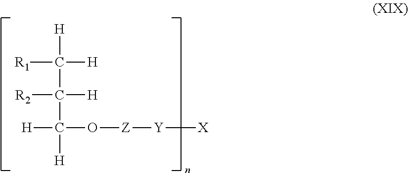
[R1]C([H])([H])C([H])(C([H])(O[Z][Y][X])[H])[R2]
